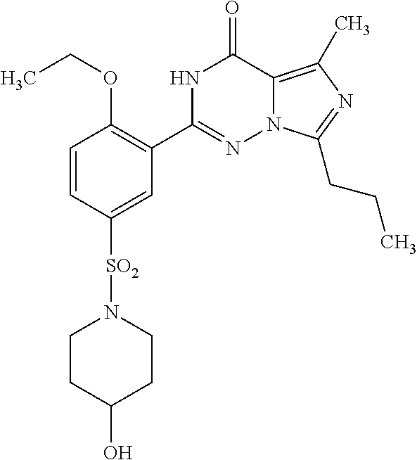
CCOC1=C(C2=NN3C(=C(C)N=C3CCC)C(=O)N2)C=C([SO2]N2CCC(O)CC2)C=C1
